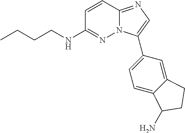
C1=CC2=NC=C(C3=CC=C4C(=C3)CCC4N)N2N=C1NCCCC
